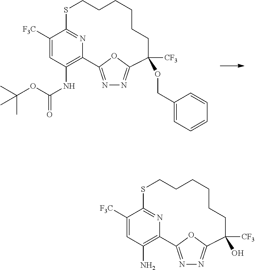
N1=C2OC(=N1)C(OCC1=CC=CC=C1)([CF3])CCCCCCSC1=NC2=C(NC(=O)OC(C)(C)C)C=C1[F3C].N1=C2OC(=N1)C(O)([CF3])CCCCCCSC1=NC2=C(N)C=C1[F3C]
